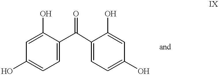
C1(O)=CC=C(C(=O)C2=CC=C(O)C=C2O)C(O)=C1
